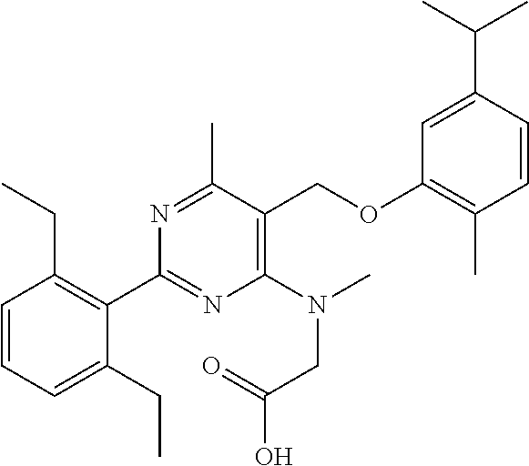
C1=CC(C(C)C)=CC(OCC2=C(N(C)CC(O)=O)N=C(C3=C(CC)C=CC=C3CC)N=C2C)=C1C
